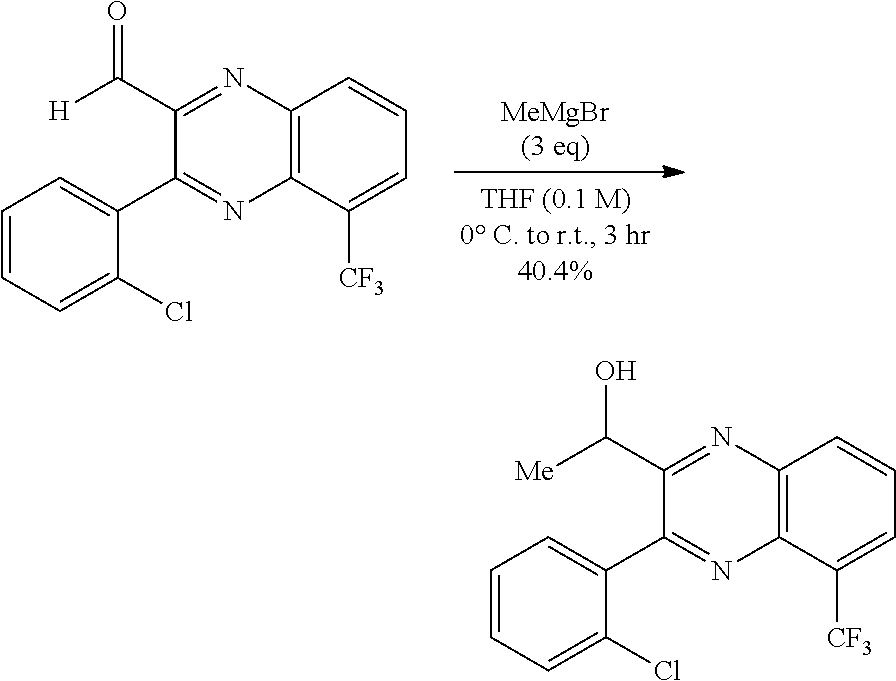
C12=C(C([CF3])=CC=C1)N=C(C1=CC=CC=C1Cl)C(C(=O)[H])=N2.C12=C(C([CF3])=CC=C1)N=C(C1=CC=CC=C1Cl)C(C(O)[Me])=N2
